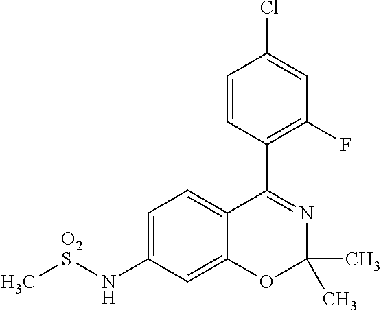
C1=CC(C2=NC(C)(C)OC3=CC(N[O2S]C)=CC=C23)=C(F)C=C1Cl
